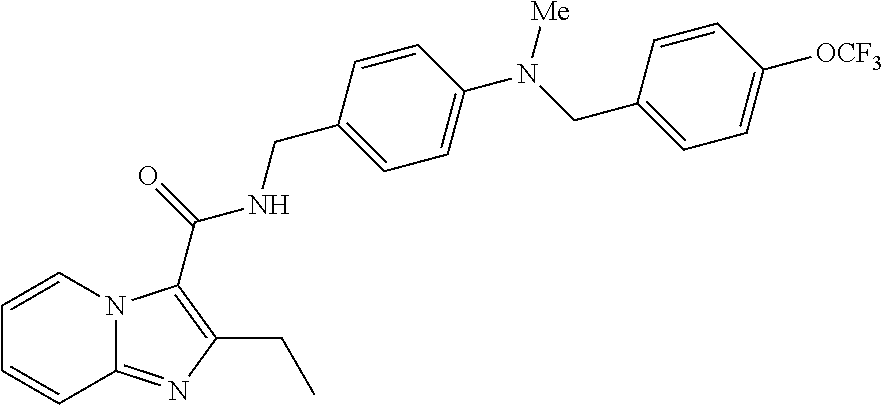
C1=CN2C(=NC(CC)=C2C(=O)NCC2=CC=C(N(CC3=CC=C([OCF3])C=C3)[Me])C=C2)C=C1
